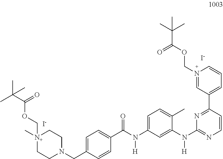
[I-].N1(COC(=O)C(C)(C)C)=CC(C2=NC(N(C3=CC(N(C(C4=CC=C(CN5CC[N+](C)(COC(C(C)(C)C)=O)CC5)C=C4)=O)[H])=CC=C3C)[H])=NC=C2)=CC=C1.[I-]
